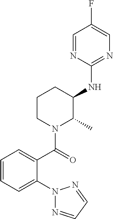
C1=NC(NC2CCCN(C(=O)C3=CC=CC=C3N3N=CC=N3)C2C)=NC=C1F
